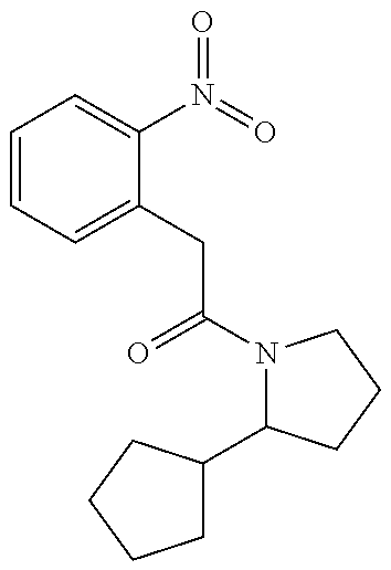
C1=CC=C(CC(=O)N2C(C3CCCC3)CCC2)C(N(=O)=O)=C1
